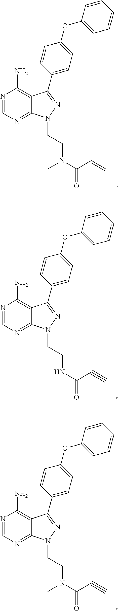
N1=CN=C2C(=C1N)C(C1=CC=C(OC3=CC=CC=C3)C=C1)=NN2CCN(C(=O)C=C)C.N1=CN=C2C(=C1N)C(C1=CC=C(OC3=CC=CC=C3)C=C1)=NN2CCNC(=O)C#C.N1=CN=C2C(=C1N)C(C1=CC=C(OC3=CC=CC=C3)C=C1)=NN2CCN(C(=O)C#C)C
